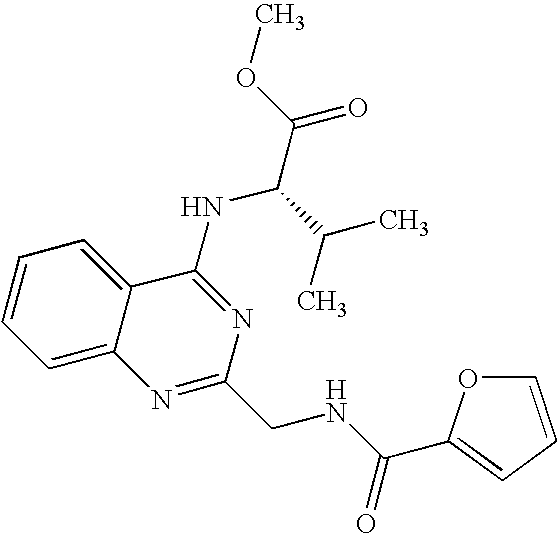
C12=CC=CC=C1C(NC(C(=O)OC)C(C)C)=NC(CNC(=O)C1=CC=CO1)=N2
